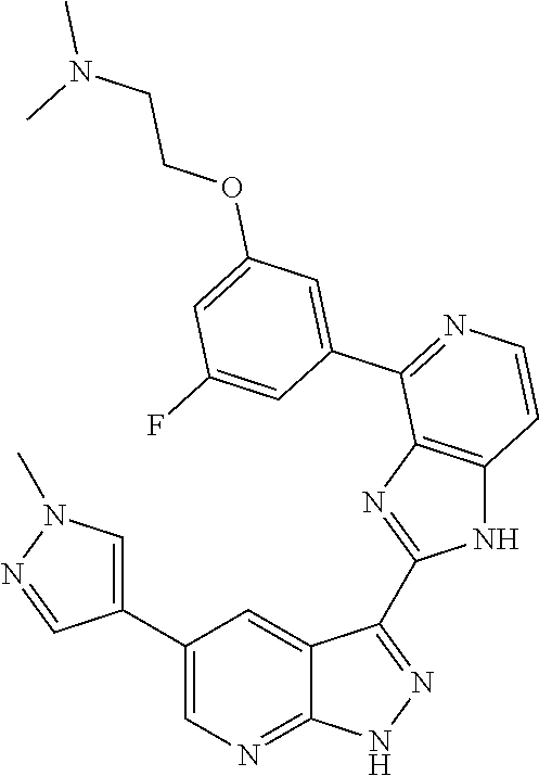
C1(C2=CN=C3C(=C2)C(C2=NC4=C(N2)C=CN=C4C2=CC(OCCN(C)C)=CC(F)=C2)=N[N H]3)=CN(C)N=C1
